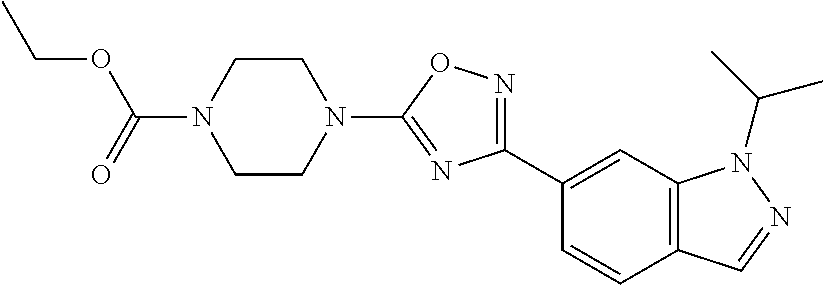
C(OC(N1CCN(C2=NC(C3=CC4=C(C=C3)C=NN4C(C)C)=NO2)CC1)=O)C
